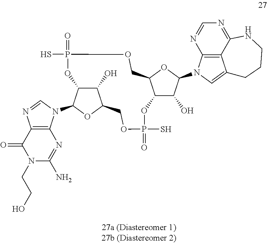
C12=C3C(=NC=N1)NCCCC3=CN2C1C(O)C2C(O1)COP(S)(=O)OC1C(O)C(OC1N1C3=C(C(=O)N(CCO)C(N)=N3)N=C1)COP(=O)(S)O2
